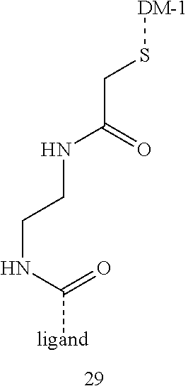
[ligand]C(NCCNC(CS[DM-1])=O)=O
